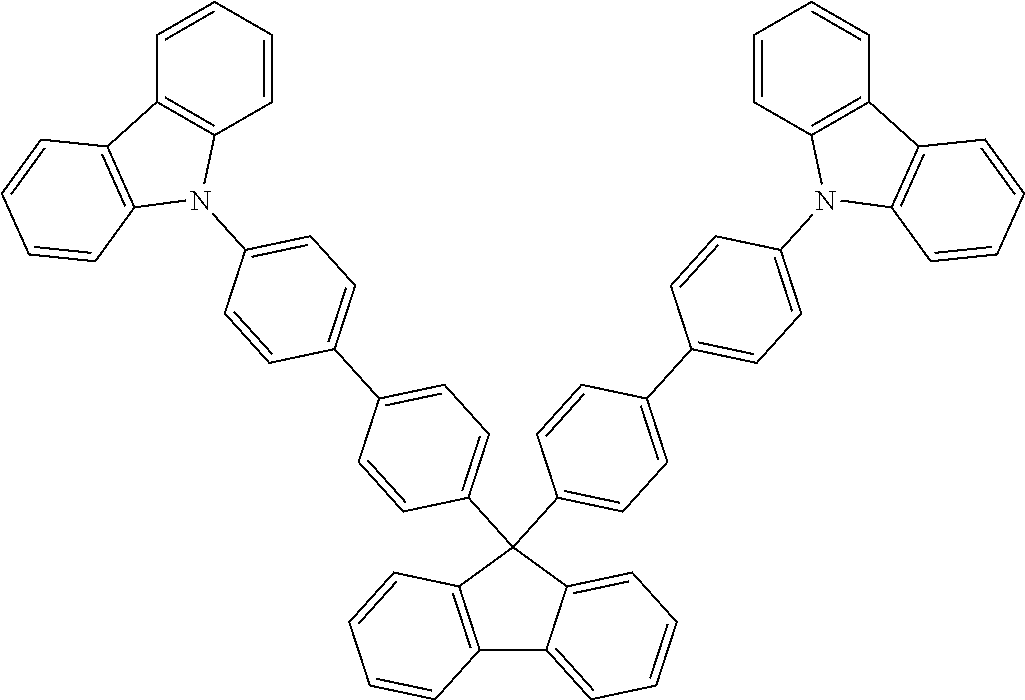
C12=C(C(C3=CC=C(C4=CC=C(N5C6=C(C7=C5C=CC=C7)C=CC=C6)C=C4)C=C3)(C3=CC=C(C4=CC=C(N5C6=C(C7=C5C=CC=C7)C=CC=C6)C=C4)C=C3)C3=CC=CC=C13)C=CC=C2
